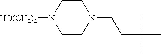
[HO(CH2)2]N1CCN(CCC(C)(C)C)CC1
